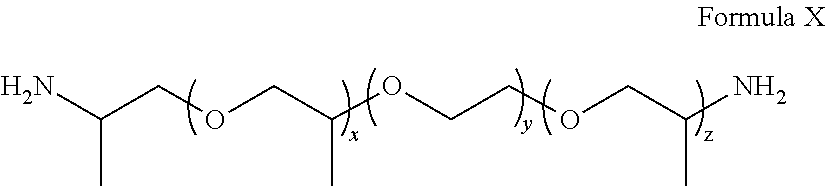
C(C(OCCOCC(N)C)C)OCC(N)C
